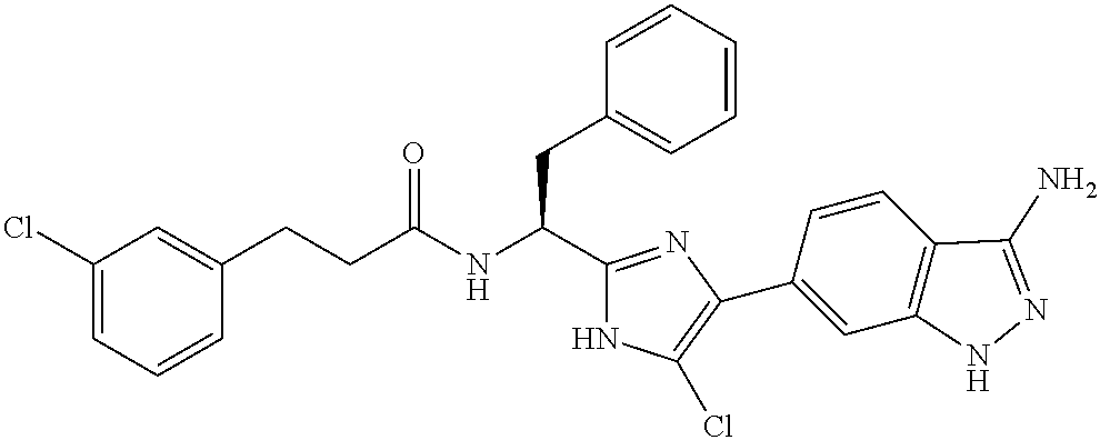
C1(Cl)=CC=CC(CCC(NC(C2=NC(C3=CC4=C(C=C3)C(N)=NN4)=C(Cl)N2)CC2=CC=CC=C2)=O)=C1
